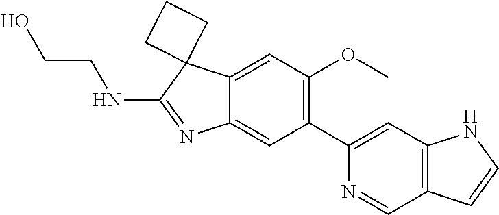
C1(C2=CC3=C(C=N2)C=CN3)=C(OC)C=C2C(=C1)N=C(NCCO)C21CCC1
